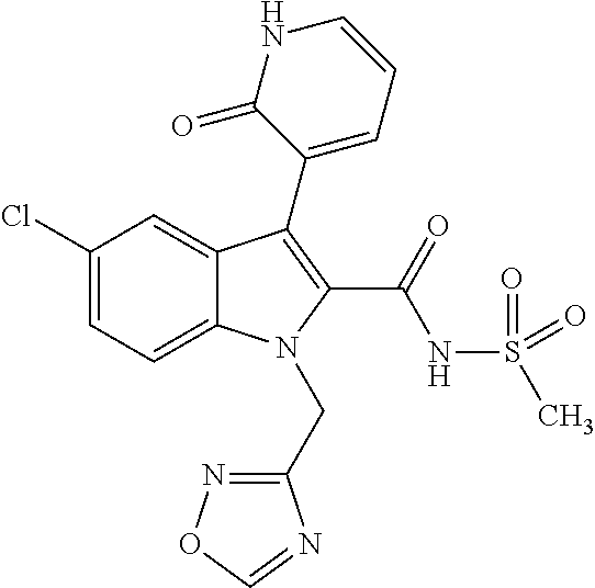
C1(Cl)=CC=C2C(=C1)C(C1=CC=CNC1=O)=C(C(=O)NS(C)(=O)=O)N2CC1=NOC=N1
